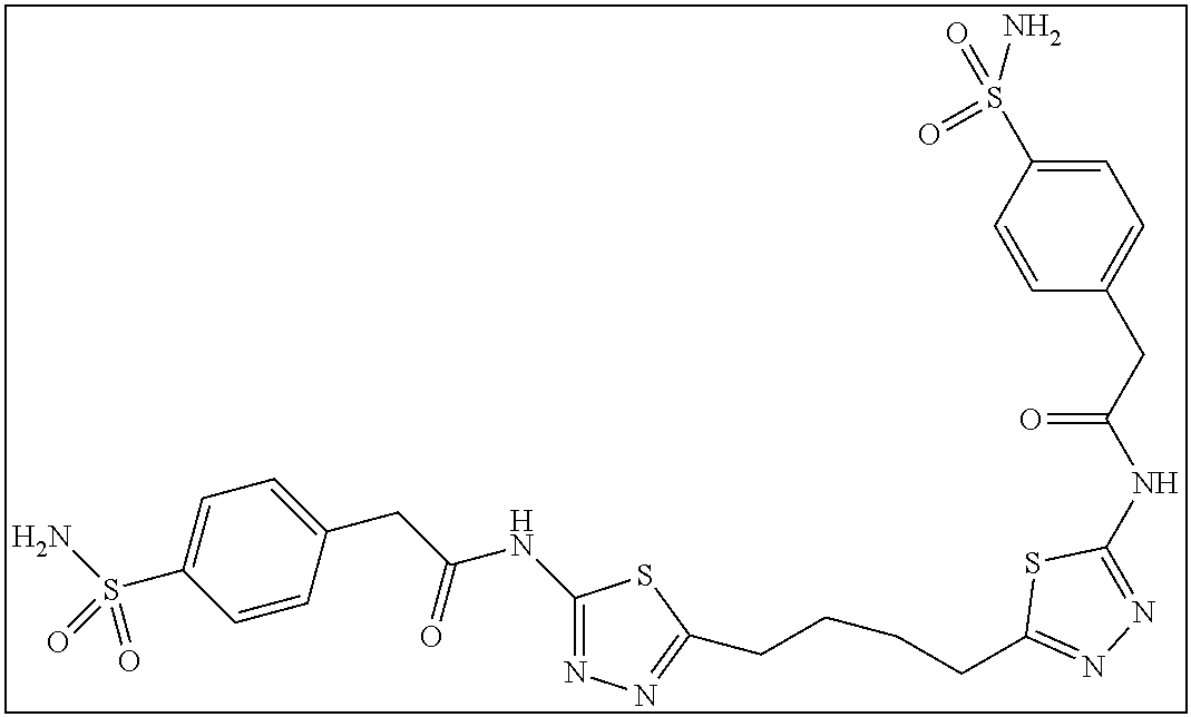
C1(NC(CC2=CC=C(S(N)(=O)=O)C=C2)=O)=NN=C(CCCCC2=NN=C(NC(CC3=CC=C(S(=O)(N)=O)C=C3)=O)S2)S1
